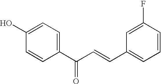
C1(C(C=CC2=CC=CC(F)=C2)=O)=CC=C(O)C=C1
